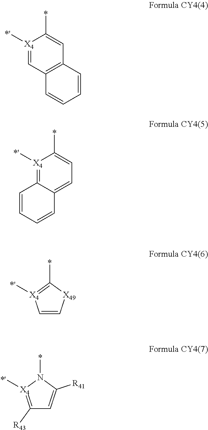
[X4]1([*'])=CC2=C(C=C1*)C=CC=C2.[X4]1([*'])=C2C(=CC=C1*)C=CC=C2.C1=C[X49]C(*)=[X4]1[*'].C1([R43])=[X4]([*'])N(*)C([R41])=C1
